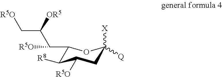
C1(C(C(C[R5O])[OR5])[R5O])C([R8])C([R5O])CC([X])([Q])O1
